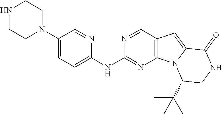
N1CCN(C2=CC=C(NC3=NC4=C(C=N3)C=C3N4C(C(C)(C)C)CNC3=O)N=C2)CC1
